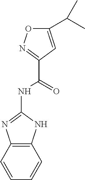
C1(C(C)C)=CC(C(=O)NC2=NC3=C(N2)C=CC=C3)=NO1
